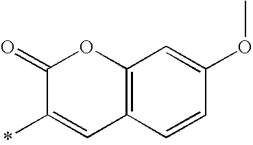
O1C(=O)C(*)=CC2=C1C=C(OC)C=C2
